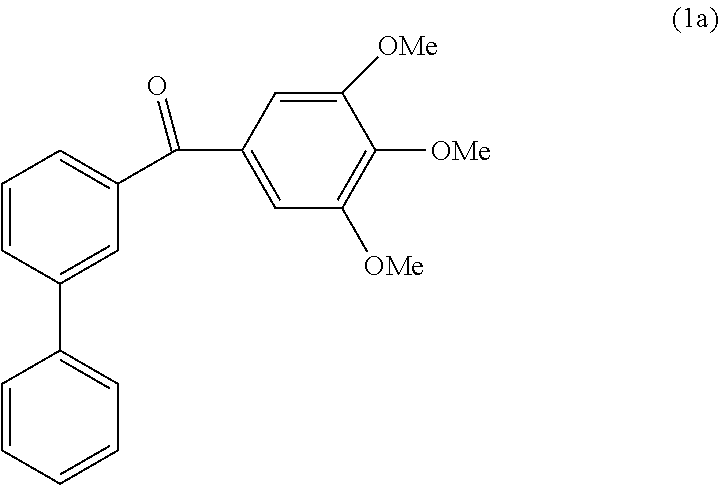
C1=CC(C2=CC=CC=C2)=CC(C(=O)C2=CC([OMe])=C([OMe])C([OMe])=C2)=C1
